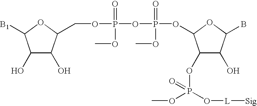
C1(O)C(O)C(COP(OP(OC2C(OP(O[L][Sig])(OC)=O)C(O)C(B)O2)(=O)OC)(=O)OC)OC1[B1]
